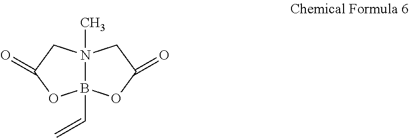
N12(C)B(C=C)(OC(=O)C1)OC(=O)C2
